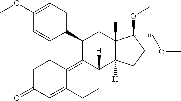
COC1=CC=C(C2C3=C4C(=CC(=O)CC4)CCC3([H])C3([H])C(C)(C2)C(OC)(COC)CC3)C=C1
